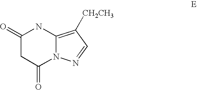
C1(=O)CC(=O)N2C(=C([CH2CH3])C=N2)N1
